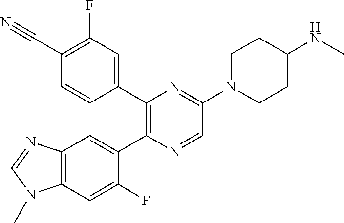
C1(C#N)=C(F)C=C(C2=C(C3=CC4=C(C=C3F)N(C)C=N4)N=CC(N3CCC(NC)CC3)=N2)C=C1
